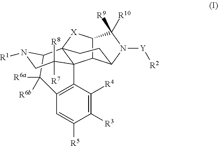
C12C3C(N([Y][R2])C1([R9])[R10])CCC1([X]2)C32C3=C(C([R6a])([R6b])C1N([R1])CC2([R8])[R7])C=C([R5])C([R3])=C3[R4]
